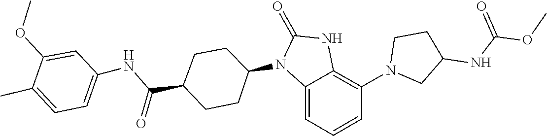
COC(NC1CN(C2=C3NC(=O)N(C4CCC(C(NC5=CC=C(C)C(OC)=C5)=O)CC4)C3=CC=C2)CC1)=O
